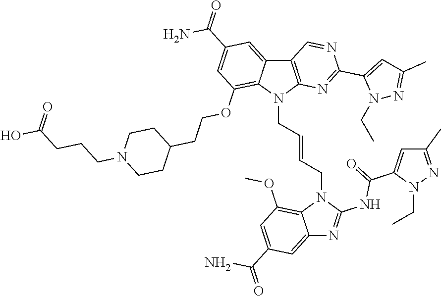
C12=CC(C(=O)N)=CC(OC)=C1N(CC=CCN1C3=C(C4=CC(C(=O)N)=CC(OCCC5CCN(CCCC(O)=O)CC5)=C14)C=NC(C1=CC(C)=NN1CC)=N3)C(NC(C1=CC(C)=NN1CC)=O)=N2
